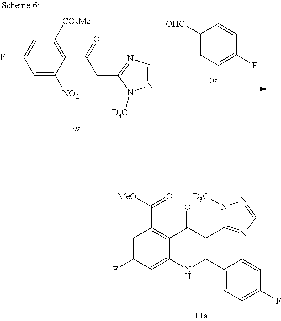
C1([OHC])=CC=C(F)C=C1.N1=CN=C(CC(C2=C([CO2Me])C=C(F)C=C2[NO2])=O)N1[D3C].N1([D3C])C(C2C(=O)C3=C(C(=O)[MeO])C=C(F)C=C3NC2C2=CC=C(F)C=C2)=NC=N1
